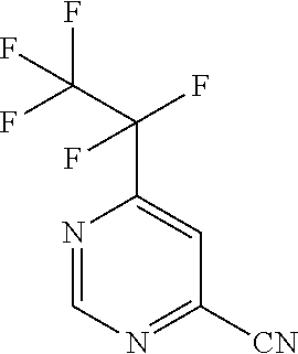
N1=CN=C([CN])C=C1C(C(F)(F)F)(F)F
